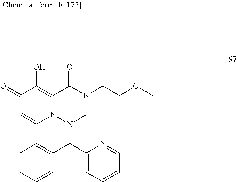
C1(=O)C=CN2C(=C1O)C(=O)N(CCOC)CN2C(C1=CC=CC=N1)C1=CC=CC=C1
